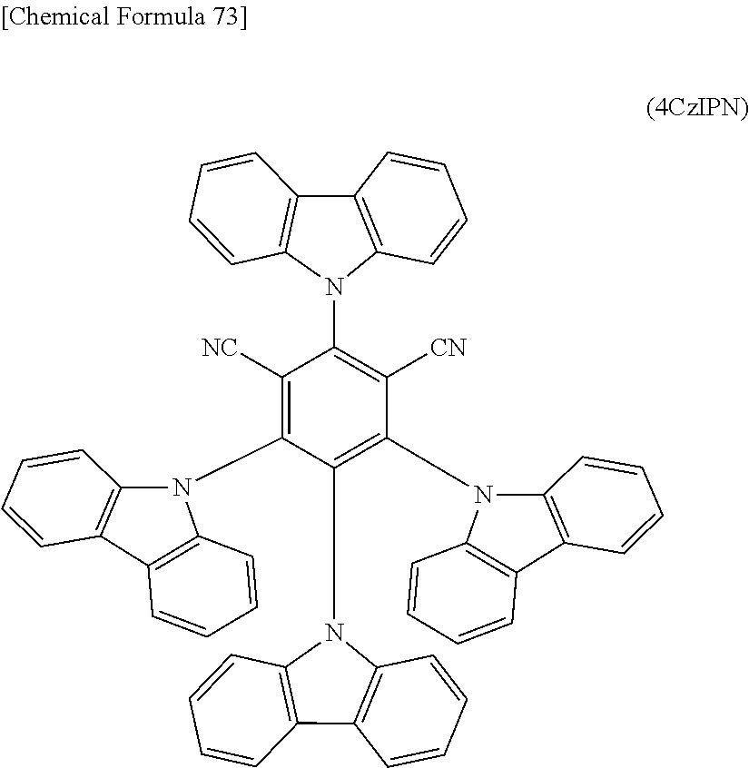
C1([NC])=C(N2C3=C(C4=C2C=CC=C4)C=CC=C3)C(N2C3=C(C4=C2C=CC=C4)C=CC=C3)=C(N2C3=C(C4=C2C=CC=C4)C=CC=C3)C([CN])=C1N1C2=C(C3=C1C=CC=C3)C=CC=C2
